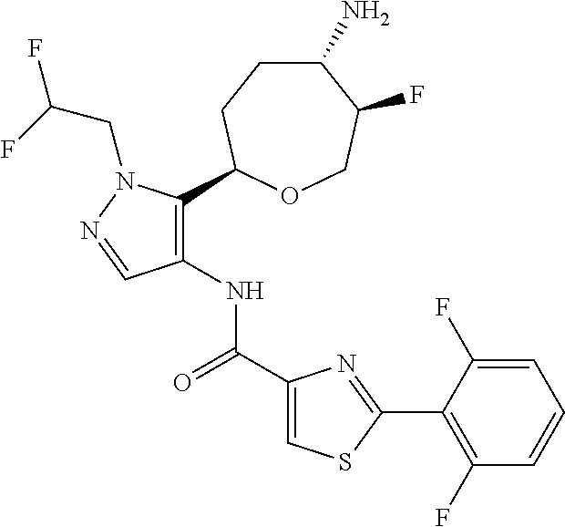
C1(N)CCC(C2=C(NC(C3=CSC(C4=C(F)C=CC=C4F)=N3)=O)C=NN2CC(F)F)OCC1F
